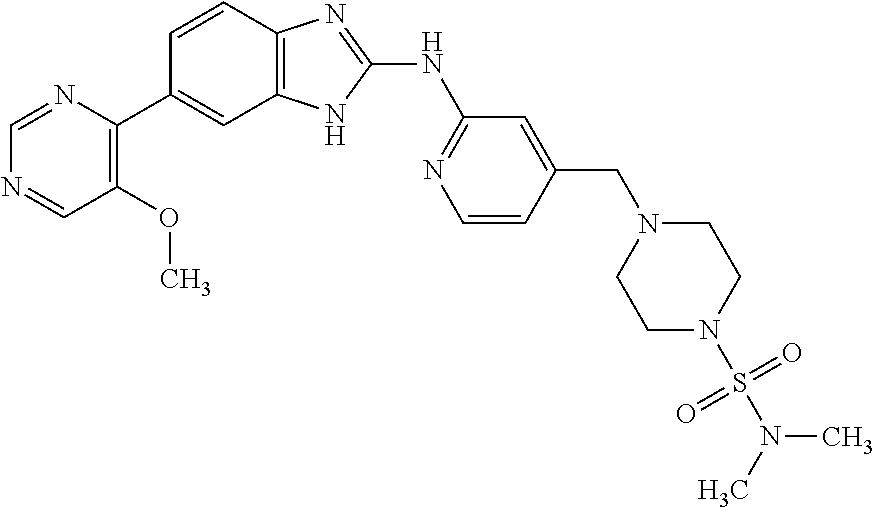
C1(OC)=C(C2=CC3=C(C=C2)N=C(NC2=NC=CC(CN4CCN(S(N(C)C)(=O)=O)CC4)=C2)N3)N=CN=C1
